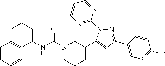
N1=C(C2=CC=C(F)C=C2)C=C(C2CN(C(NC3C4=C(CCC3)C=CC=C4)=O)CCC2)N1C1=NC=CC=N1
